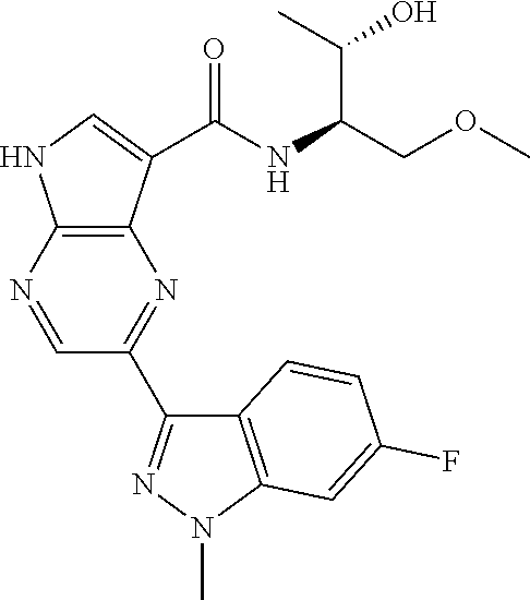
N1=C(C2=NN(C)C3=C2C=CC(F)=C3)C=NC2=C1C(C(NC(COC)C(C)O)=O)=CN2
